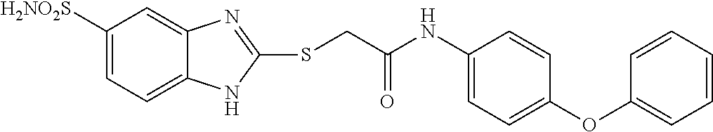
C1([H2NO2S])=CC=C2C(=C1)N=C(SCC(NC1=CC=C(OC3=CC=CC=C3)C=C1)=O)N2
